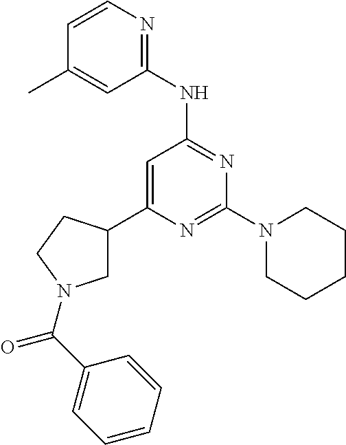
N1=C(N2CCCCC2)N=C(NC2=NC=CC(C)=C2)C=C1C1CN(C(=O)C2=CC=CC=C2)CC1
